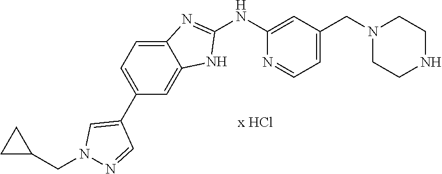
C1(NC2=CC(CN3CCNCC3)=CC=N2)=NC2=CC=C(C3=CN(CC4CC4)N=C3)C=C2N1
